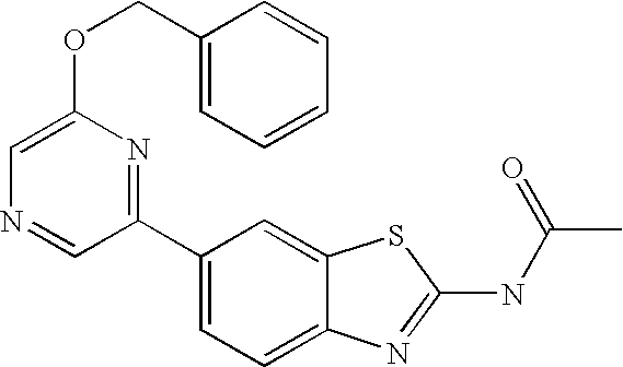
C1(C2=NC(OCC3=CC=CC=C3)=CN=C2)=CC=C2C(=C1)SC(NC(C)=O)=N2
